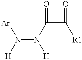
N(N([H])C(C([R1])=O)=O)([H])[Ar]
